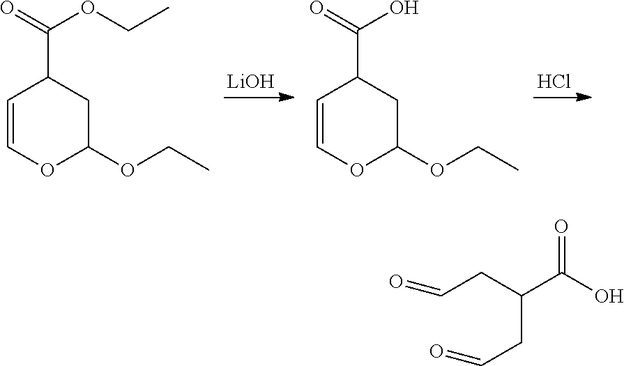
[LiOH].Cl.C1=COC(OCC)CC1C(=O)OCC.C1=COC(OCC)CC1C(=O)O.O=C(O)C(CC=O)CC=O
